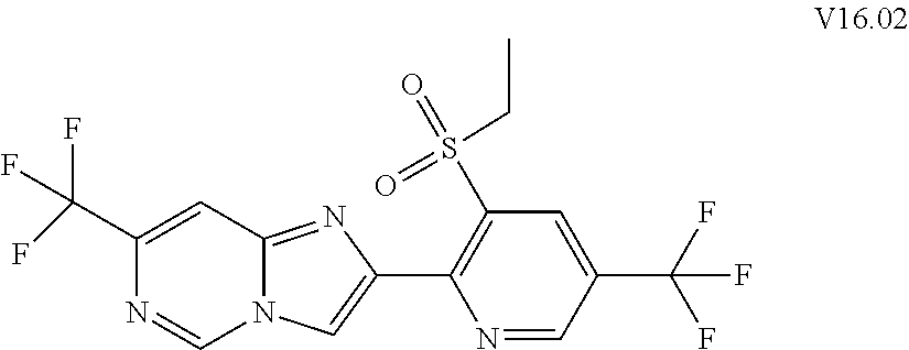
C1(C(F)(F)F)=CC2=NC(C3=C(S(=O)(=O)CC)C=C(C(F)(F)F)C=N3)=CN2C=N1
